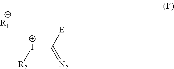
[I+]([R2])C([E])=[N2].[R1]
